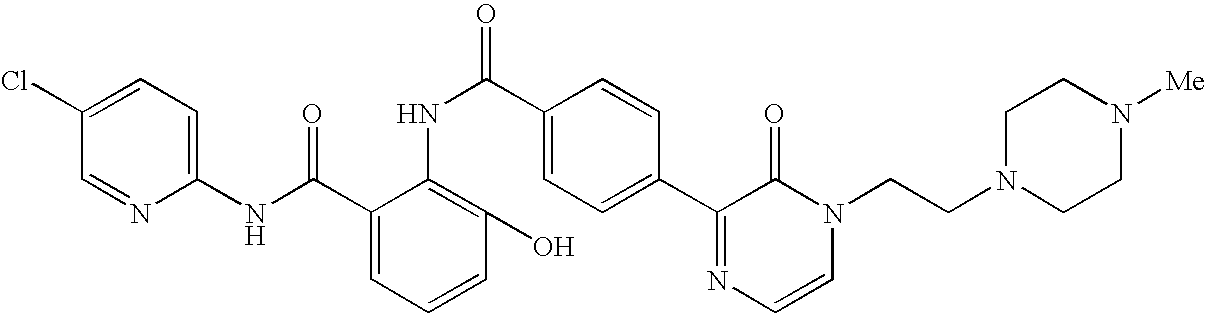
C1(Cl)=CC=C(NC(C2=CC=CC(O)=C2NC(=O)C2=CC=C(C3=NC=CN(CCN4CCN([Me])CC4)C3=O)C=C2)=O)N=C1
